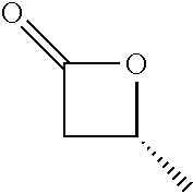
C1(=O)CC(C)O1
